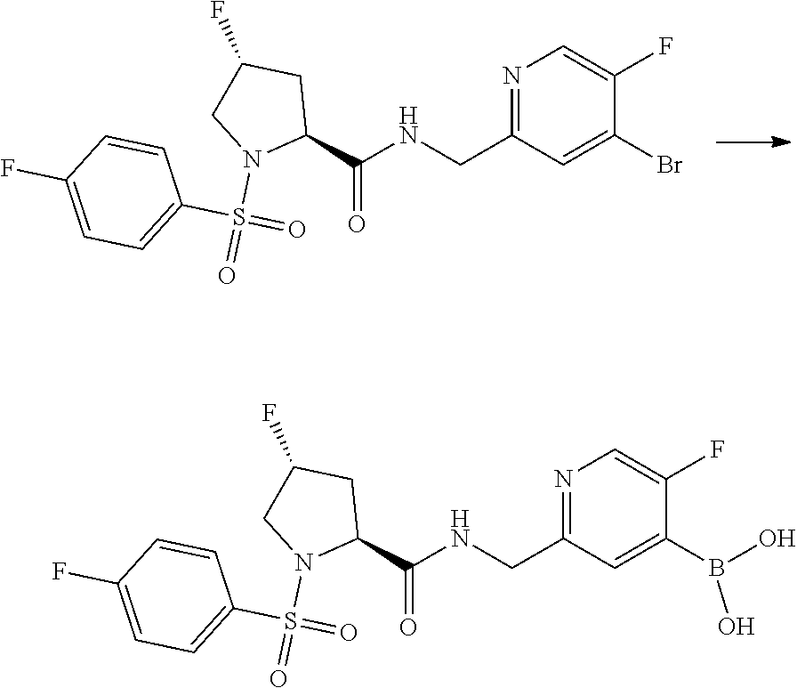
N1=C(CNC(C2CC(F)CN2S(=O)(C2=CC=C(F)C=C2)=O)=O)C=C(Br)C(F)=C1.N1=C(CNC(C2CC(F)CN2S(=O)(C2=CC=C(F)C=C2)=O)=O)C=C(B(O)O)C(F)=C1
